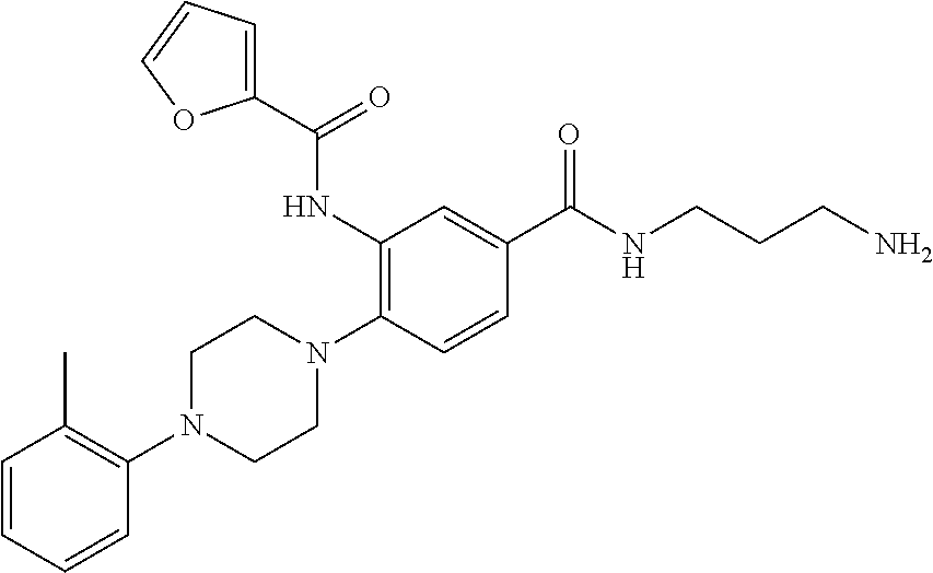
C1=CC=CC(N2CCN(C3=C(NC(C4=CC=CO4)=O)C=C(C(NCCCN)=O)C=C3)CC2)=C1C
